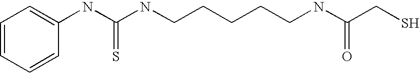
C1=CC=CC(NC(NCCCCCNC(CS)=O)=S)=C1
